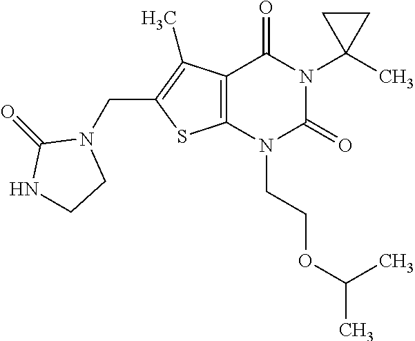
C12=C(N(CCOC(C)C)C(=O)N(C3(C)CC3)C1=O)SC(CN1C(=O)NCC1)=C2C
